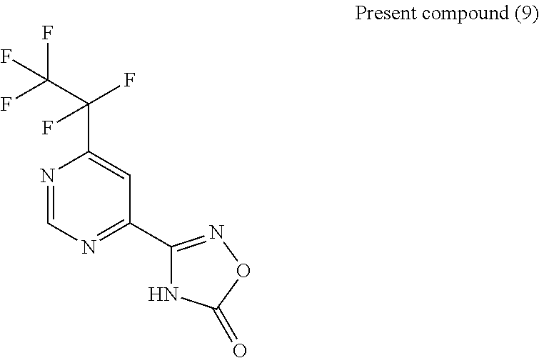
N1=CN=C(C2=NOC(=O)N2)C=C1C(C(F)(F)F)(F)F
